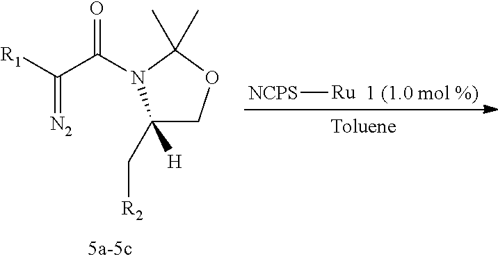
[NCPS][Ru].[1 (1.0 mol %)].C1(C[R2])([H])COC(C)(C)N1C(C([R1])=[N2])=O
